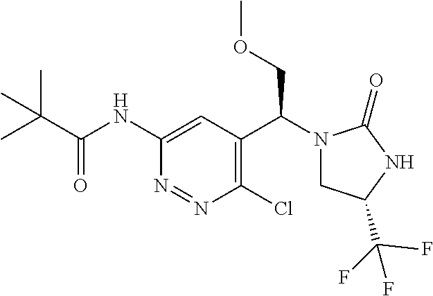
C1(NC(=O)C(C)(C)C)=CC(C(N2CC(C(F)(F)F)NC2=O)COC)=C(Cl)N=N1
